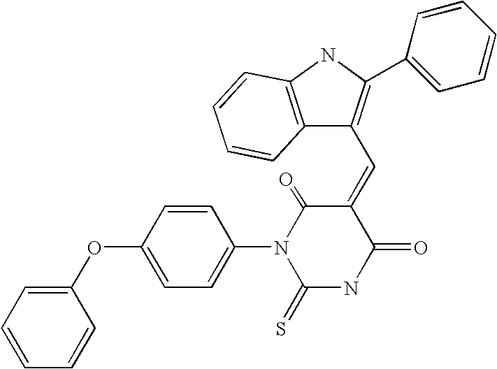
C1(=CC2=C(C3=CC=CC=C3)NC3=C2C=CC=C3)C(=O)N(C2=CC=C(OC3=CC=CC=C3)C=C2)C(=S)NC1=O
